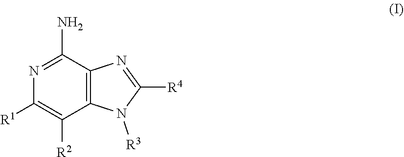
[R4]C1=NC2=C(N1[R3])C([R2])=C([R1])N=C2N
